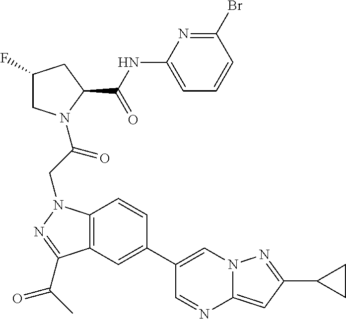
C1(F)CN(C(CN2C3=C(C(C(C)=O)=N2)C=C(C2=CN4C(=CC(C5CC5)=N4)N=C2)C=C3)=O)C(C(NC2=CC=CC(Br)=N2)=O)C1
